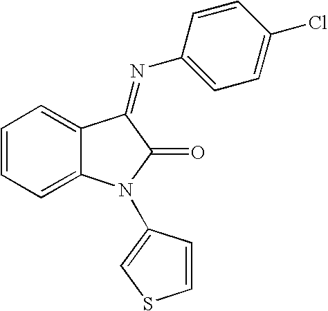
C1=CC=C2C(=C1)C(=NC1=CC=C(Cl)C=C1)C(=O)N2C1=CSC=C1
